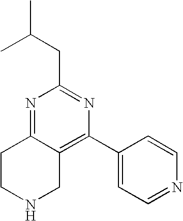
N1=C2C(=C(C3=CC=NC=C3)N=C1CC(C)C)CNCC2
